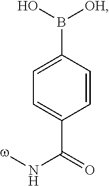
C1=C(B(O)[OH])C=CC(C(N[w])=O)=C1
